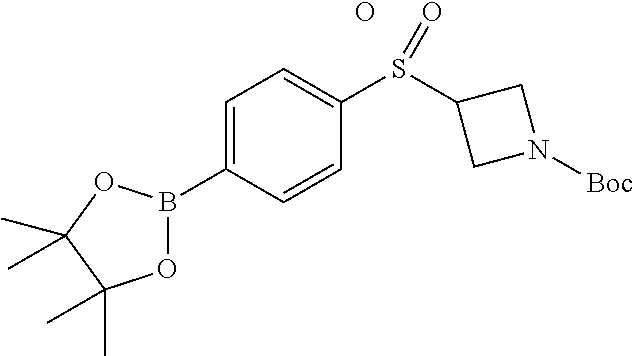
C1=C(B2OC(C)(C)C(C)(C)O2)C=CC(S(C2CN([Boc])C2)=O)=C1.O
